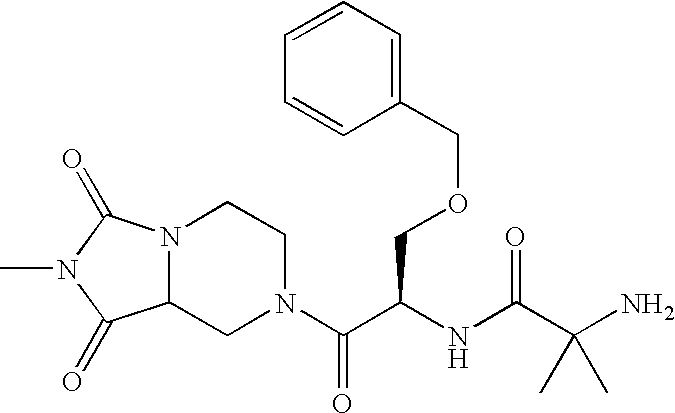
C1(COCC(C(N2CCN3C(C2)C(=O)N(C)C3=O)=O)NC(C(N)(C)C)=O)=CC=CC=C1
